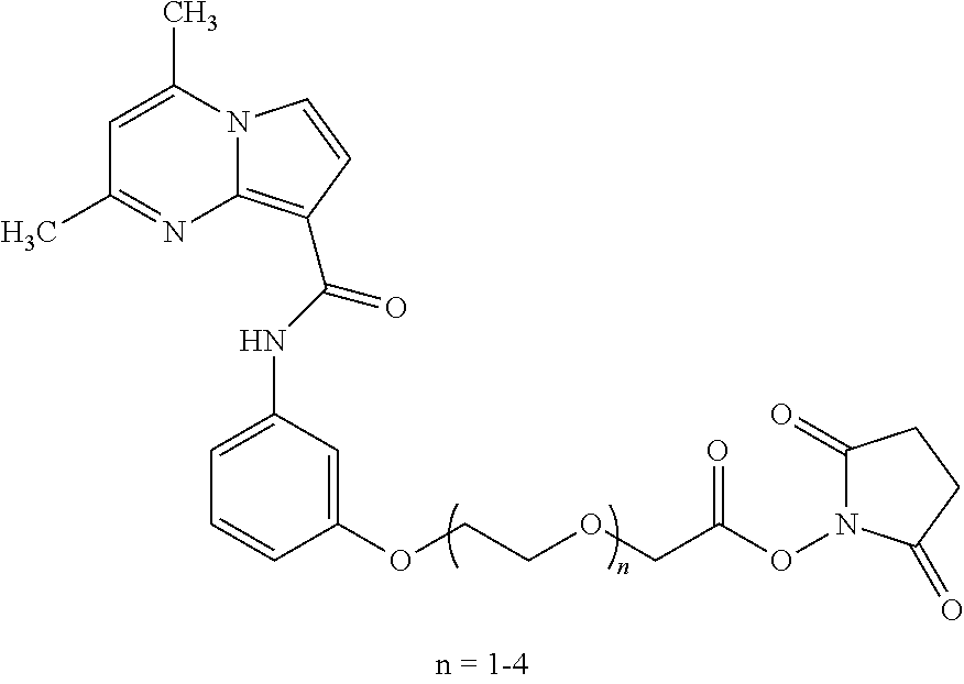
C1=CC=C(NC(=O)C2=C3N(C=C2)C(C)=CC(C)=N3)C=C1OCCOCC(ON1C(=O)CCC1=O)=O
